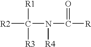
[R2]C(N(C([R])=O)[R4])([R1])[R3]
